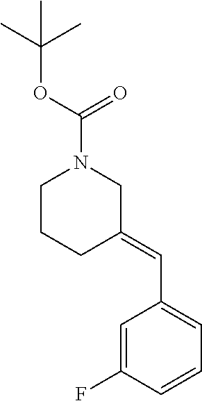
C1=C(F)C=CC=C1C=C1CN(C(OC(C)(C)C)=O)CCC1
